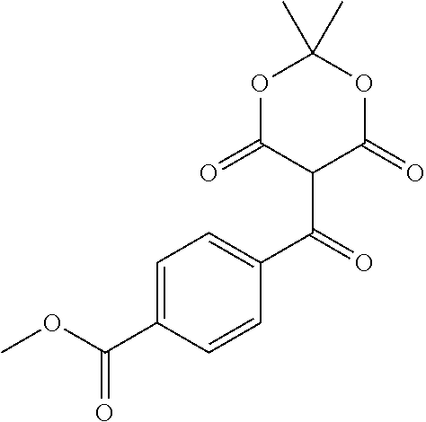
C1=C(C(OC)=O)C=CC(C(=O)C2C(=O)OC(C)(C)OC2=O)=C1
